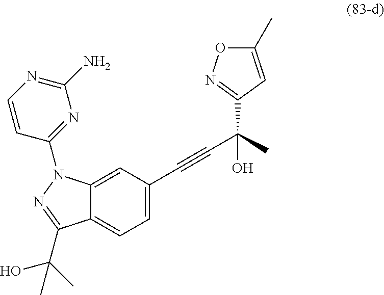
C1=C2C(=CC=C1C#CC(O)(C)C1=NOC(C)=C1)C(C(C)(O)C)=NN2C1=NC(N)=NC=C1
